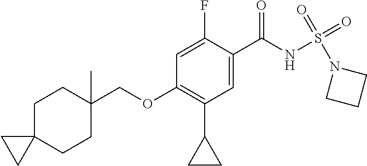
C1=C(F)C(C(NS(=O)(=O)N2CCC2)=O)=CC(C2CC2)=C1OCC1(C)CCC2(CC1)CC2
